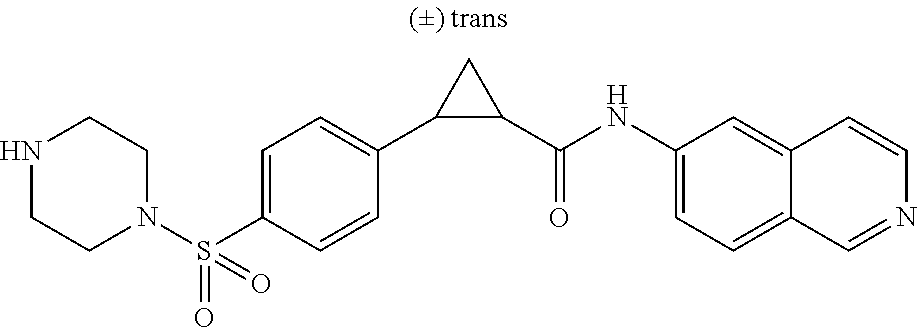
N1(S(C2=CC=C(C3C(C(NC4=CC=C5C(=C4)C=CN=C5)=O)C3)C=C2)(=O)=O)CCNCC1
